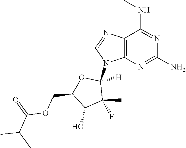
NC1=NC2=C(N=CN2C2([H])OC(COC(C(C)C)=O)C(O)C2(C)F)C(NC)=N1
